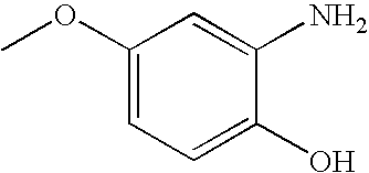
C1(OC)=CC=C(O)C(N)=C1
